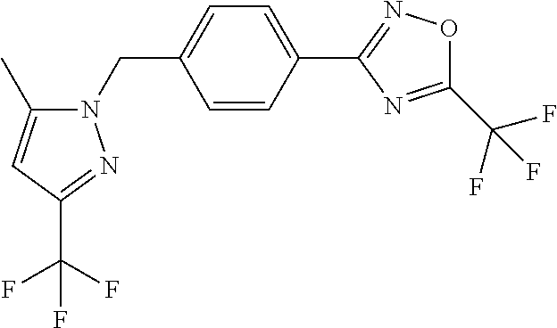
N1(CC2=CC=C(C3=NOC(C(F)(F)F)=N3)C=C2)C(C)=CC(C(F)(F)F)=N1
